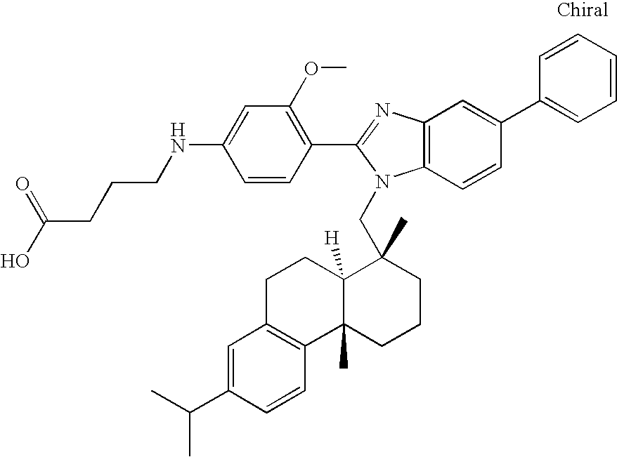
C1=CC(C2=NC3=C(N2CC2(C)C4([H])C(C)(CCC2)C2=C(CC4)C=C(C(C)C)C=C2)C=CC(C2=CC=CC=C2)=C3)=C(OC)C=C1NCCCC(O)=O
